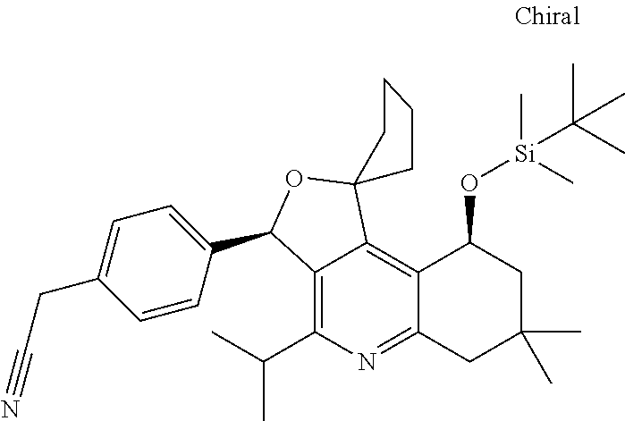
C12=C(C(C)C)N=C3C(=C1C1(OC2C2=CC=C(CC#N)C=C2)CCCC1)C(O[Si](C(C)(C)C)(C)C)CC(C)(C)C3
